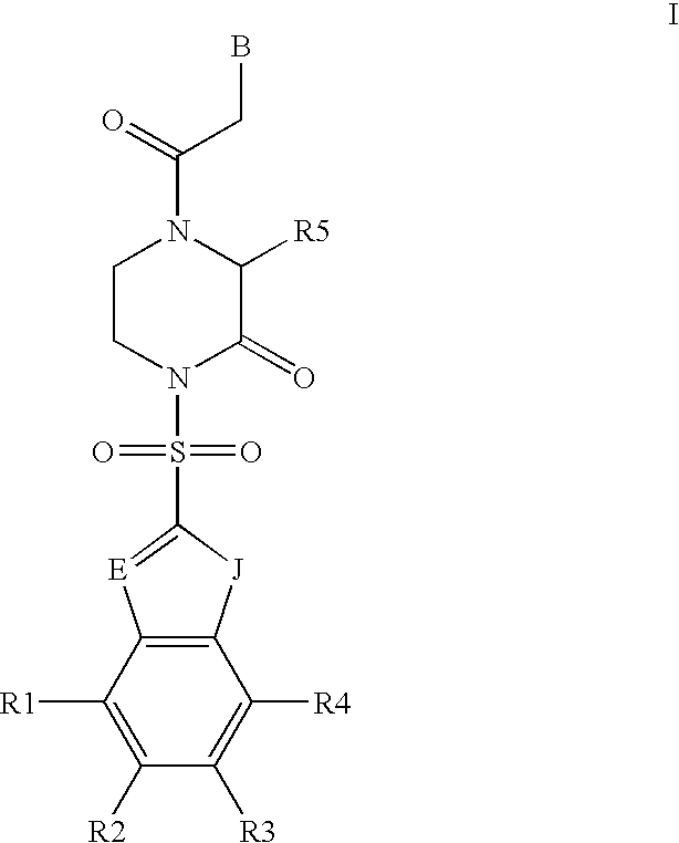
C1([R2])=C([R1])C2=C(C([R4])=C1[R3])[J]C(S(=O)(=O)N1C(=O)C([R5])N(C(=O)CB)CC1)=[E]2
